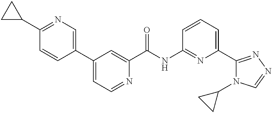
C1(C2CC2)=NC=C(C2=CC=NC(C(NC3=NC(C4=NN=CN4C4CC4)=CC=C3)=O)=C2)C=C1
